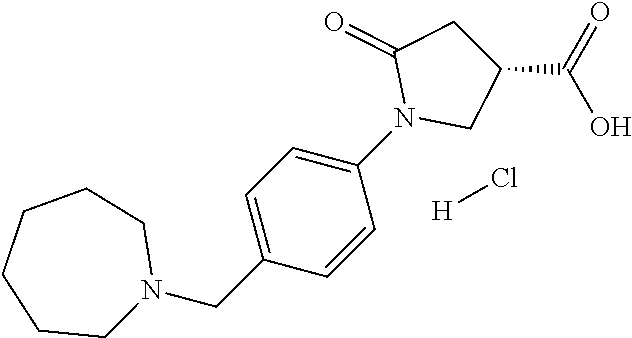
N1(CC2=CC=C(N3CC(C(=O)O)CC3=O)C=C2)CCCCCC1.[H]Cl
